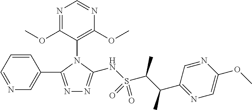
N1=CC=CC(C2=NN=C(NS(C(C(C3=NC=C(OC)N=C3)C)C)(=O)=O)N2C2=C(OC)N=CN=C2OC)=C1
